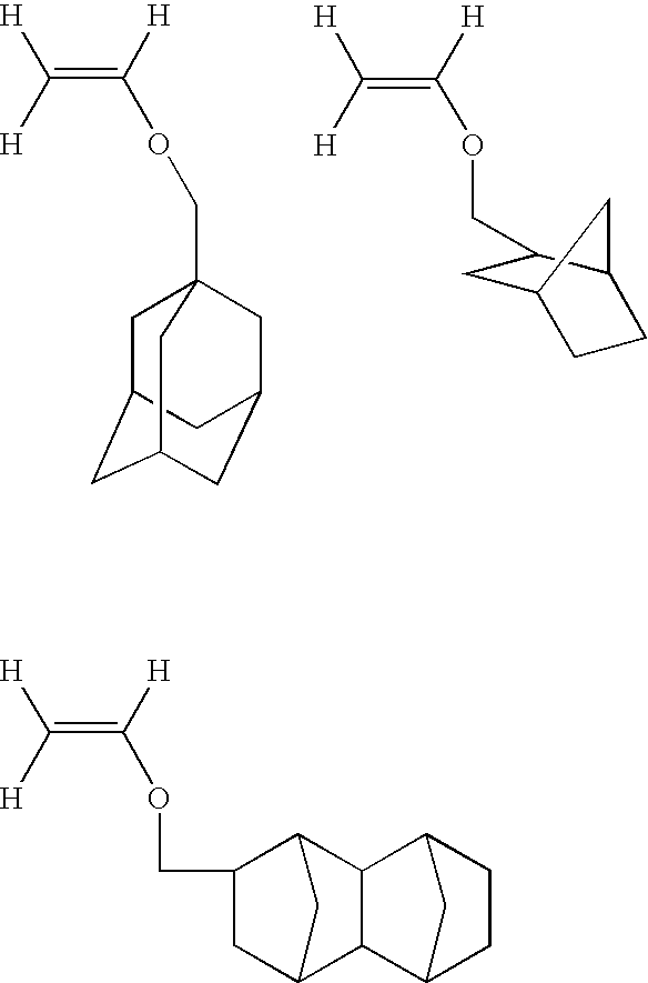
[H]C(=C([H])OCC12CC3CC(CC(C1)C3)C2)[H].[H]C(=C([H])OCC1CC2CCC1C2)[H].[H]C(=C([H])OCC1CC2C3C(C1C2)C1CCC3C1)[H]
